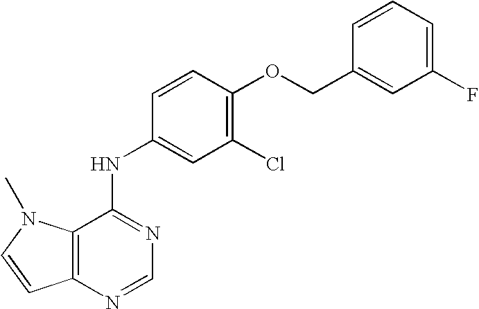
C1(F)=CC=CC(COC2=C(Cl)C=C(NC3=NC=NC4=C3N(C)C=C4)C=C2)=C1
